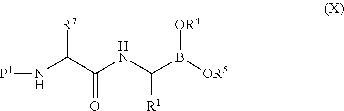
N(C(B([OR5])[OR4])[R1])C(C(N[P1])[R7])=O
